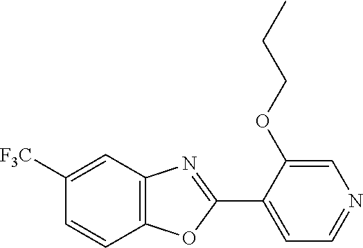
C12=C(C=C([F3C])C=C1)N=C(C1=CC=NC=C1OCCC)O2
